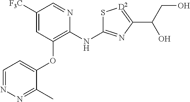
[F3C]C1=CC(OC2=CC=NN=C2C)=C(NC2=NC(C(CO)O)=[D2]S2)N=C1
